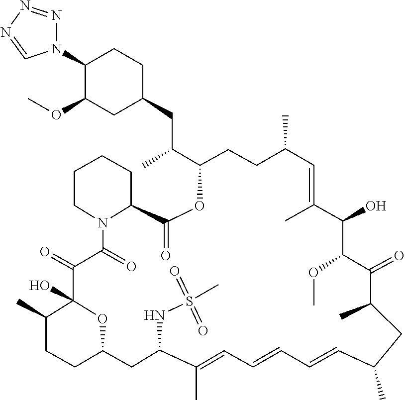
O(C1C(O)C(C)=CC(C)CCC(C(CC2CC(OC)C(N3N=NN=C3)CC2)C)OC(=O)C2CCCCN2C(=O)C(=O)C2(O)C(C)CCC(CC(NS(=O)(=O)C)C(C)=CC=CC=CC(C)CC(C)C1=O)O2)C
